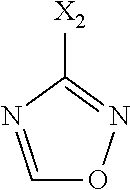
C1=NC([X2])=NO1
